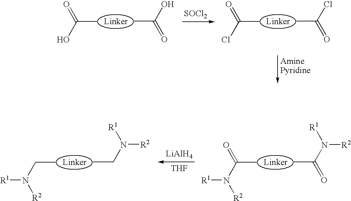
[SOCl2].CC(O)=O.CC(O)=O.CC(Cl)=O.CC(Cl)=O.CC(N([R1])[R2])=O.CC(N([R2])[R1])=O.[LiAlH4].[THF].CCN([R1])[R2].CCN([R2])[R1]
